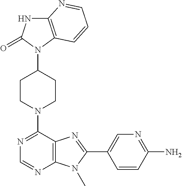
C12=C(N(C3CCN(C4=NC=NC5=C4N=C(C4=CN=C(N)C=C4)N5C)CC3)C(=O)N1)C=CC=N2
